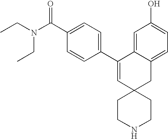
CCN(C(C1=CC=C(C2=CC3(CC4=CC=C(O)C=C24)CCNCC3)C=C1)=O)CC
